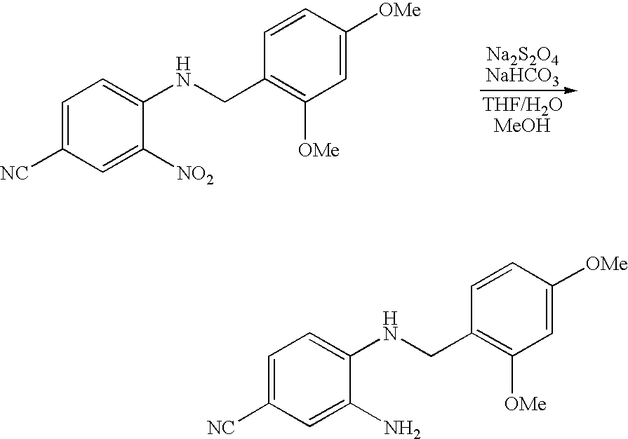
C1=C([NC])C=C([NO2])C(NCC2=C([OMe])C=C([OMe])C=C2)=C1.C1=C([NC])C=C(N)C(NCC2=C([OMe])C=C([OMe])C=C2)=C1
